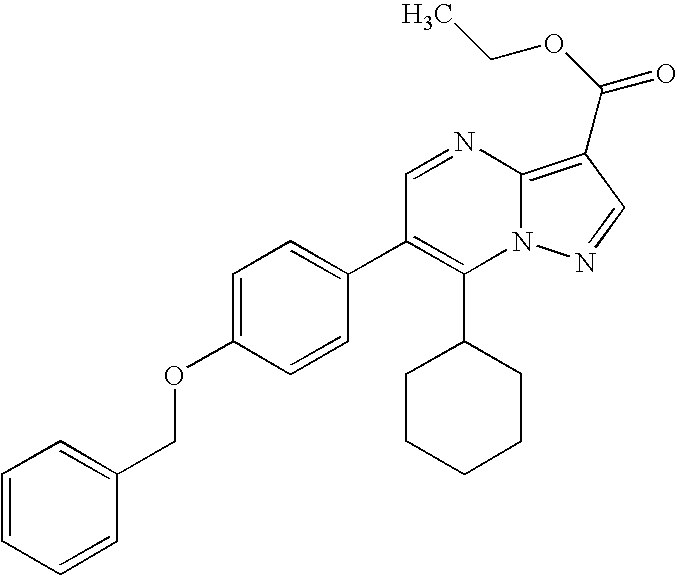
C1(C2CCCCC2)=C(C2=CC=C(OCC3=CC=CC=C3)C=C2)C=NC2=C(C(OCC)=O)C=NN12
